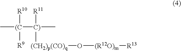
[(C]([C)](C)([R11])C)(C)([R10])[R9].[(CH2)p(CO)q]O[(R12O)m][R13]
